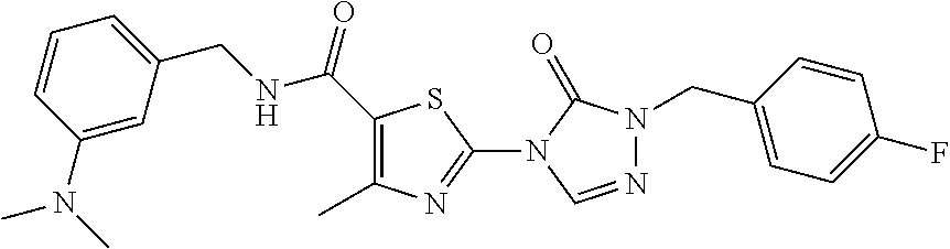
CC1=C(C(NCC2=CC=CC(N(C)C)=C2)=O)SC(N2C(=O)N(CC3=CC=C(F)C=C3)N=C2)=N1
